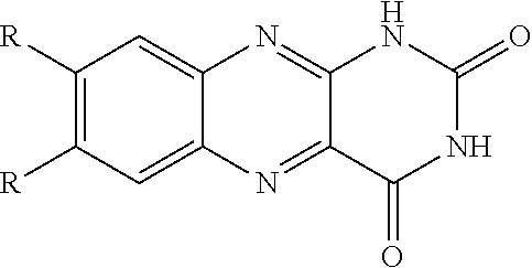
C1([R])=C([R])C=C2C(=C1)N=C1C(=N2)C(=O)NC(=O)N1
